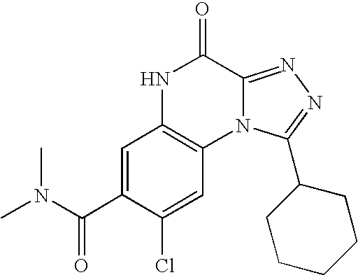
C1=C(C(N(C)C)=O)C(Cl)=CC2=C1NC(=O)C1=NN=C(C3CCCCC3)N21
